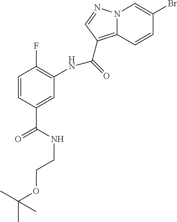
C1=CC(C(NCCOC(C)(C)C)=O)=CC(NC(=O)C2=C3N(C=C(Br)C=C3)N=C2)=C1F
